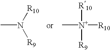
CN([R10])[R9].C[N+]([R10])([R10])[R9]
